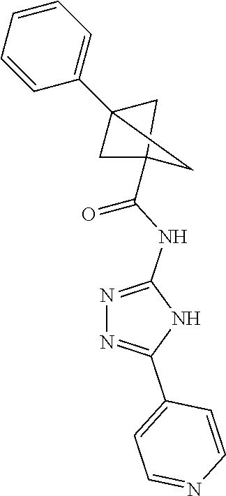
N1=C(NC(=O)C23CC(C4=CC=CC=C4)(C2)C3)NC(C2=CC=NC=C2)=N1
